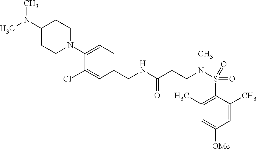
C1=C(C)C(S(=O)(=O)N(CCC(NCC2=CC=C(N3CCC(N(C)C)CC3)C(Cl)=C2)=O)C)=C(C)C=C1[OMe]
